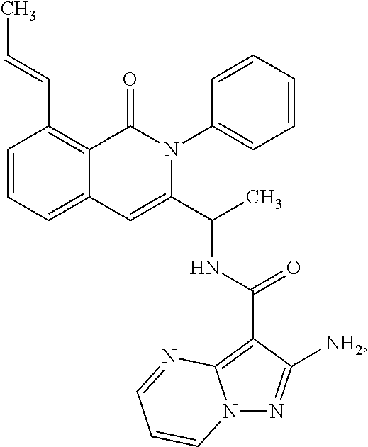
C1=CC=C2C(=C1C=CC)C(=O)N(C1=CC=CC=C1)C(C(C)NC(C1=C3N(N=C1[NH2])C=CC=N3)=O)=C2
